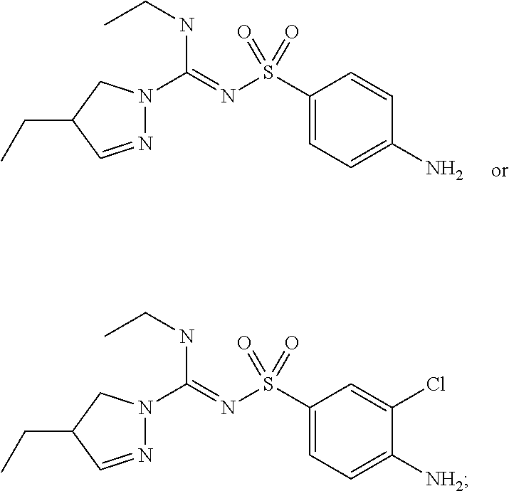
C1(S(N=C(N2N=CC(CC)C2)NCC)(=O)=O)=CC=C(N)C=C1.C1(S(N=C(N2N=CC(CC)C2)NCC)(=O)=O)=CC=C([NH2])C(Cl)=C1
